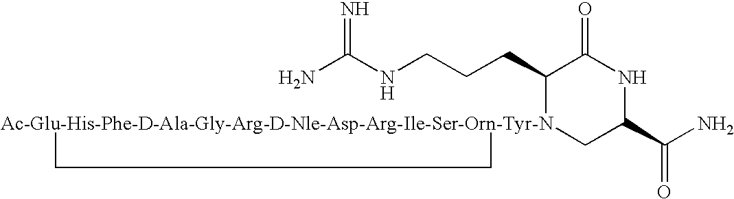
NC(NCCCC1[Ac-Glu-His-Phe-D-Ala-Gly-Arg-D-Nle-Asp-Arg-Ile-Ser-Orn-Tyr-N]2(CC(C(N)=O)NC1=O)CC2)=N
